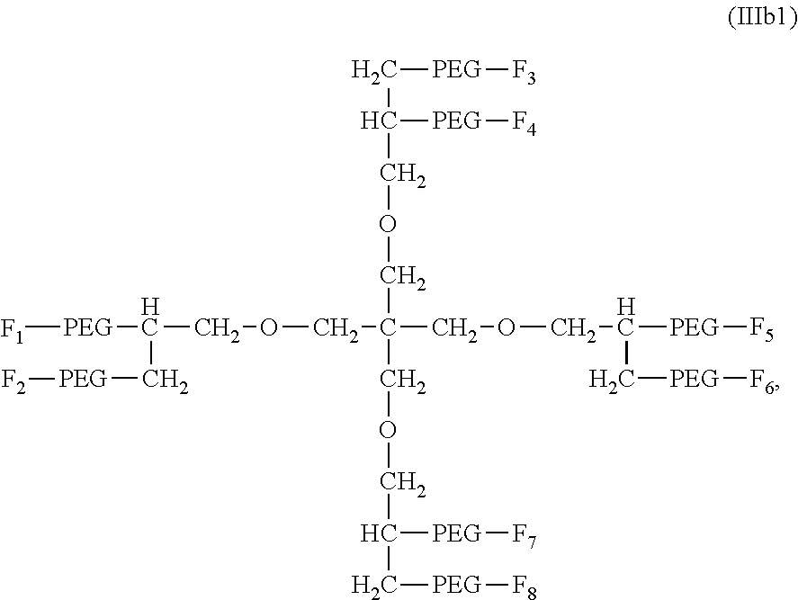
[F1][PEG]C(C[PEG][F2])COCC(COCC([PEG][F7])C[PEG][F8])(COCC([PEG][F4])C[PEG][F3])COCC([PEG][F5])C[PEG][F6]
